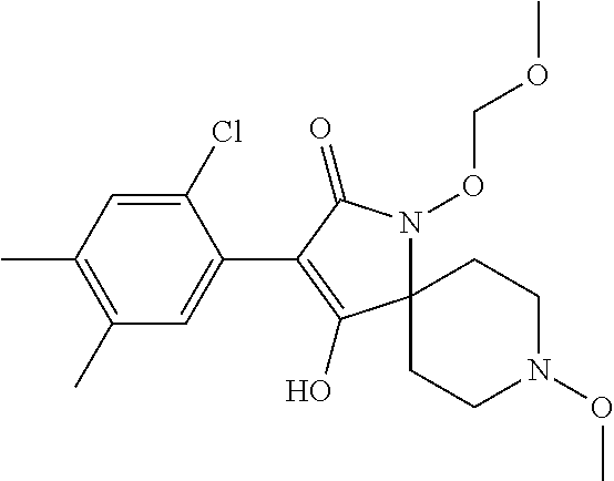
C1(Cl)=CC(C)=C(C)C=C1C1=C(O)C2(N(OCOC)C1=O)CCN(OC)CC2
